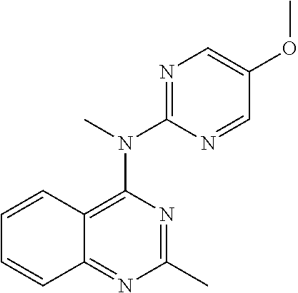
C12=C(N(C3=NC=C(OC)C=N3)C)N=C(C)N=C1C=CC=C2
